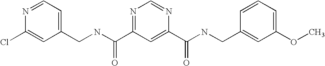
N1=CC=C(CNC(=O)C2=NC=NC(C(=O)NCC3=CC(OC)=CC=C3)=C2)C=C1Cl
